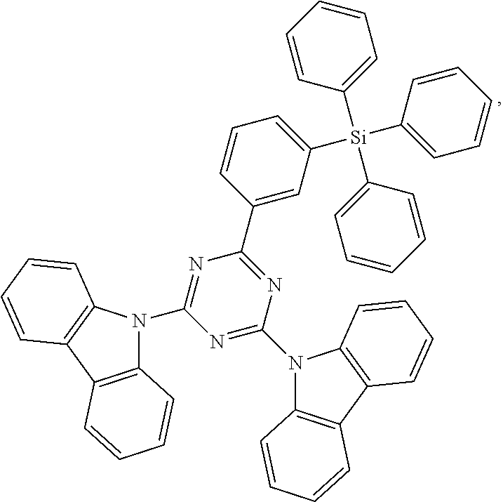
C12=C(C3=C(C=CC=C3)N1C1=NC(C3=CC([Si](C4=CC=CC=C4)(C4=CC=CC=C4)C4=CC=CC=C4)=CC=C3)=NC(N3C4=C(C5=C3C=CC=C5)C=CC=C4)=N1)C=CC=C2
